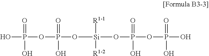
O(P(=O)(OP(=O)(O)O)O)[Si]([R1-1])([R1-2])OP(=O)(OP(=O)(O)O)O
